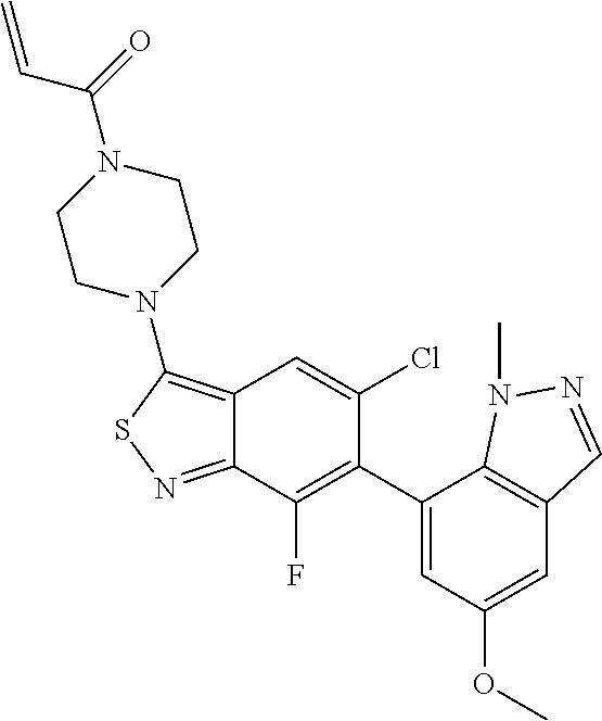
C12=C(N3CCN(C(C=C)=O)CC3)SN=C1C(F)=C(C1=CC(OC)=CC3=C1N(C)N=C3)C(Cl)=C2
